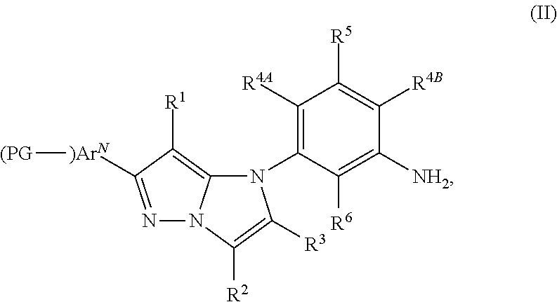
C1([R4A])=C(N2C3=C([R1])C([)ArN][(PG])=NN3C([R2])=C2[R3])C([R6])=C([NH2])C([R4B])=C1[R5]
